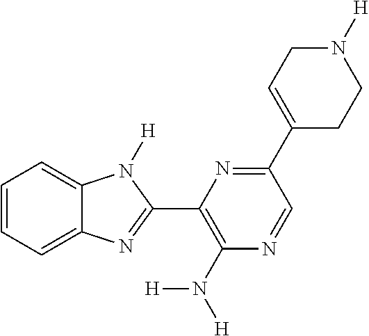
C1=CC=C2C(=C1)N([H])C(C1=C(N([H])[H])N=CC(C3=CCN([H])CC3)=N1)=N2
